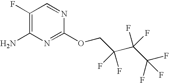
C1(F)=C(N)N=C(OCC(C(C(F)(F)F)(F)F)(F)F)N=C1
